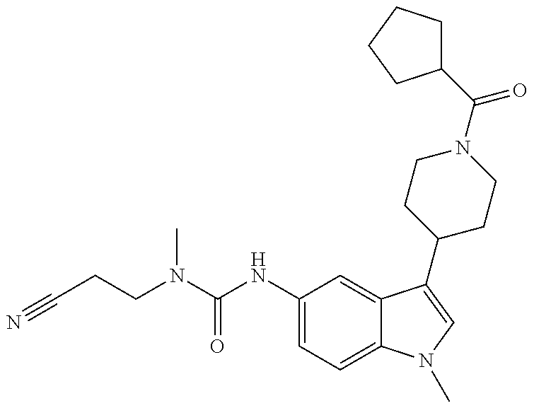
C(CCN(C(NC1=CC=C2C(=C1)C(C1CCN(C(C3CCCC3)=O)CC1)=CN2C)=O)C)#N
